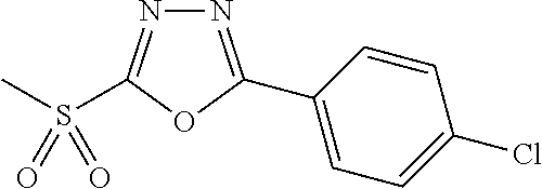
N1=C(C2=CC=C(Cl)C=C2)OC(S(C)(=O)=O)=N1
